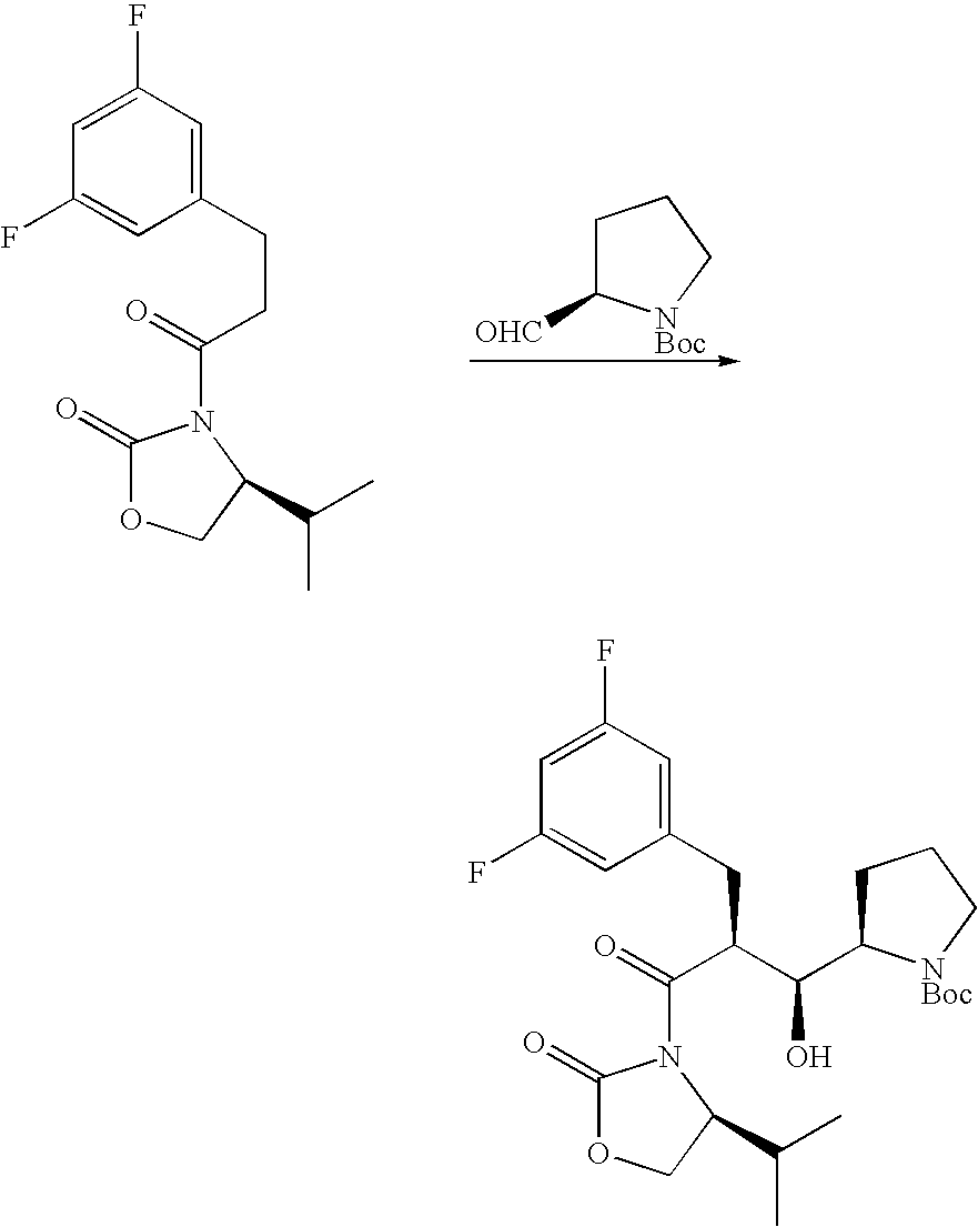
C1(CCC(=O)N2C(=O)OCC2C(C)C)=CC(F)=CC(F)=C1.C1C([OHC])[NBoc]CC1.C1(CC(C(O)C2CCC[NBoc]2)C(=O)N2C(=O)OCC2C(C)C)=CC(F)=CC(F)=C1
